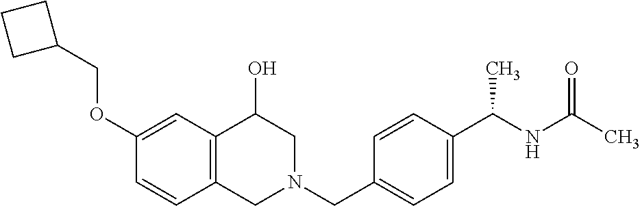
C1(OCC2CCC2)=CC2=C(C=C1)CN(CC1=CC=C(C(NC(C)=O)C)C=C1)CC2O
